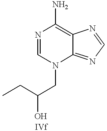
N1=CN(CC(CC)O)C2=NC=NC2=C1N
